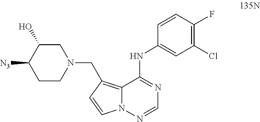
C12=C(CN3CC(O)C([N3])CC3)C=CN1N=CN=C2NC1=CC(Cl)=C(F)C=C1
